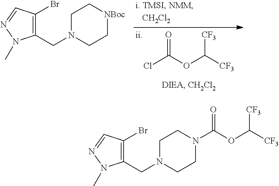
ClC(OC([CF3])[CF3])=O.C1N(CC2=C(Br)C=NN2C)CC[NBoc]C1.C1(CN2CCN(C(OC([CF3])[CF3])=O)CC2)=C(Br)C=NN1C
